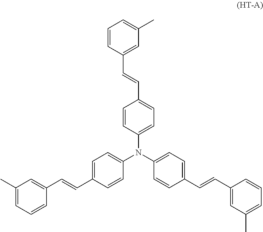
C1(C)=CC=CC(C=CC2=CC=C(N(C3=CC=C(C=CC4=CC(C)=CC=C4)C=C3)C3=CC=C(C=CC4=CC(C)=CC=C4)C=C3)C=C2)=C1
